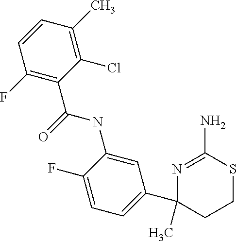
C1(C2=CC=C(F)C(NC(=O)C3=C(F)C=CC(C)=C3Cl)=C2)(C)CCSC(N)=N1
